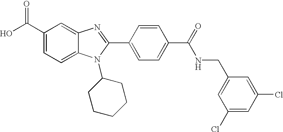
OC(C1=CC=C2C(=C1)N=C(C1=CC=C(C(=O)NCC3=CC(Cl)=CC(Cl)=C3)C=C1)N2C1CCCCC1)=O
